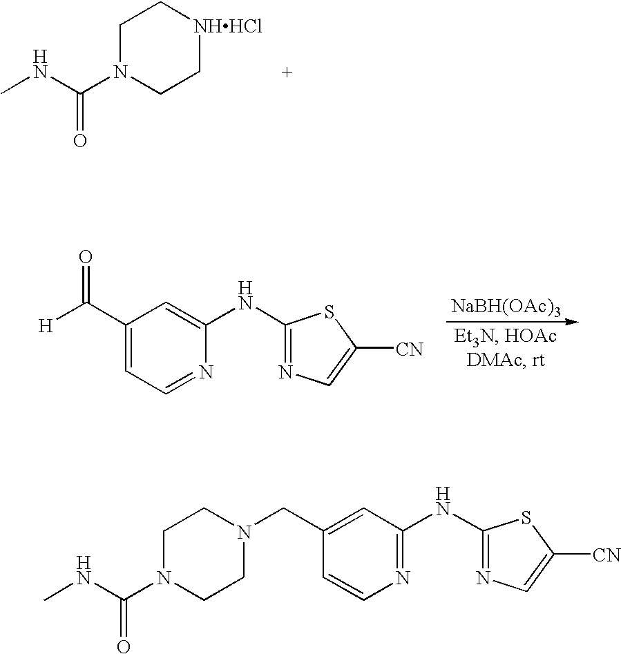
C1N(C(NC)=O)CC[NHHCl]C1.C1(C([H])=O)=CC=NC(NC2=NC=C([CN])S2)=C1.[NaBH(OAc)3].C1(CN2CCN(C(NC)=O)CC2)=CC(NC2=NC=C([CN])S2)=NC=C1
